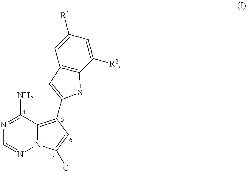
N12C(=C(C3=CC4=C(C([R2])=CC([R1])=C4)S3)C=C1[G])C(N)=NC=N2
